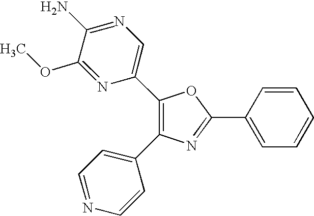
C1(C2=CN=C(N)C(OC)=N2)=C(C2=CC=NC=C2)N=C(C2=CC=CC=C2)O1
